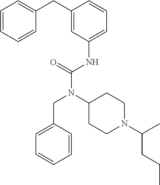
C1=C(CN(C(NC2=CC=CC(CC3=CC=CC=C3)=C2)=O)C2CCN(C(C)CCC)CC2)C=CC=C1
